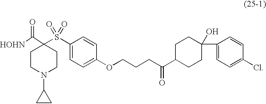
[HOHN]C(C1(S(C2=CC=C(OCCCC(C3CCC(C4=CC=C(Cl)C=C4)(O)CC3)=O)C=C2)(=O)=O)CCN(C2CC2)CC1)=O
